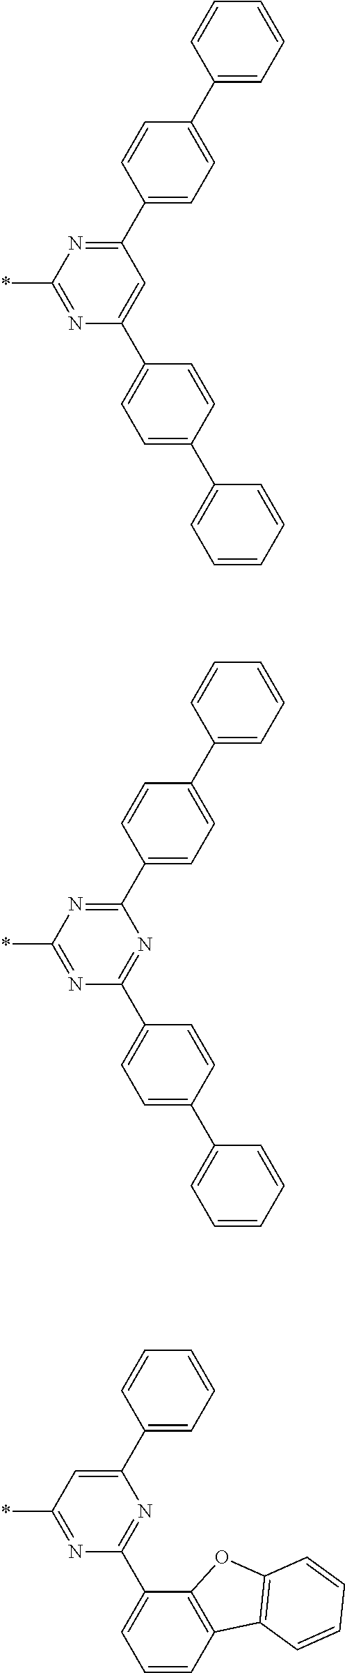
C1(C2=NC(*)=NC(C3=CC=C(C4=CC=CC=C4)C=C3)=C2)=CC=C(C2=CC=CC=C2)C=C1.C1(C2=NC(*)=NC(C3=CC=C(C4=CC=CC=C4)C=C3)=N2)=CC=C(C2=CC=CC=C2)C=C1.C1(C2=CC(*)=NC(C3=CC=CC4=C3OC3=C4C=CC=C3)=N2)=CC=CC=C1
